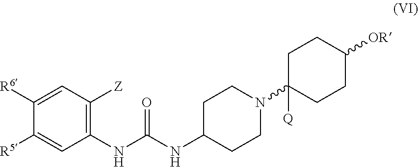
C1([R6])=CC([Z])=C(NC(NC2CCN(C3([Q])CCC([OR])CC3)CC2)=O)C=C1[R5]
